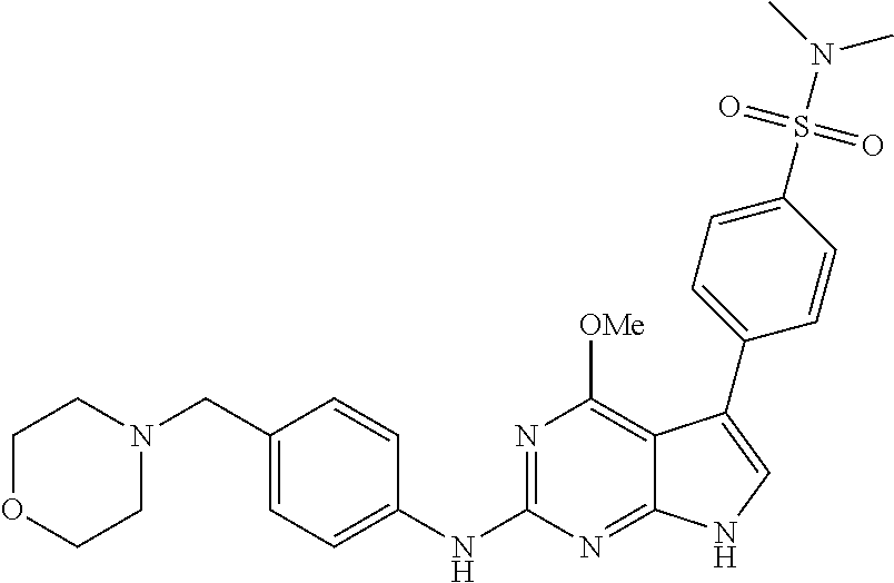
C1OCCN(CC2=CC=C(NC3=NC([OMe])=C4C(=N3)NC=C4C3=CC=C(S(N(C)C)(=O)=O)C=C3)C=C2)C1
